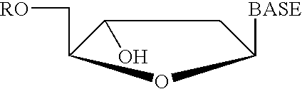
C1C(O)C(C[RO])OC1[BASE]
